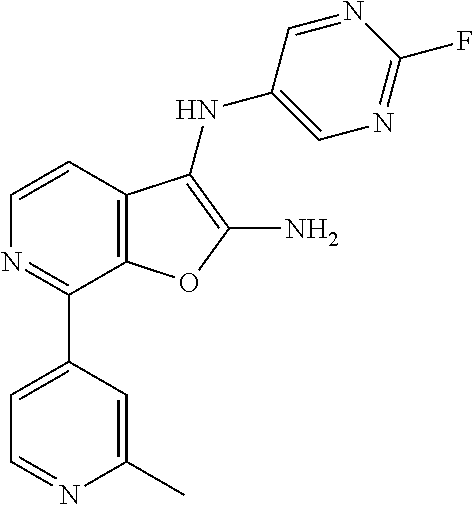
C1=CC2=C(C(C3=CC=NC(C)=C3)=N1)OC(N)=C2NC1=CN=C(F)N=C1
